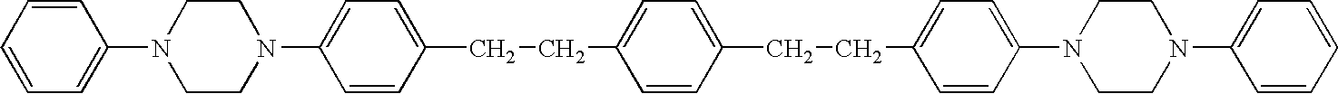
C1=C(N2CCN(C3=CC=CC=C3)CC2)C=CC(CCC2=CC=C(CCC3=CC=C(N4CCN(C5=CC=CC=C5)CC4)C=C3)C=C2)=C1
